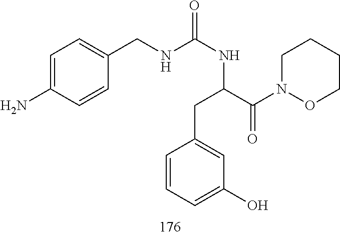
C1=CC=C(O)C=C1CC(NC(=O)NCC1=CC=C(N)C=C1)C(N1OCCCC1)=O
